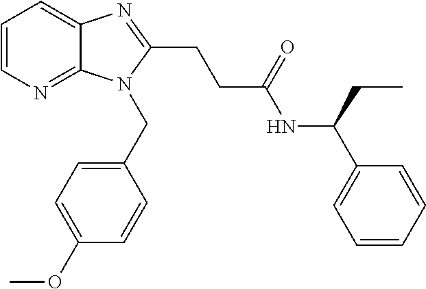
C1=CN=C2C(=C1)N=C(CCC(NC(C1=CC=CC=C1)CC)=O)N2CC1=CC=C(OC)C=C1
